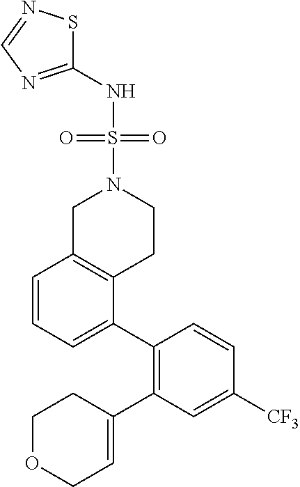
C1=CC=C(C2=C(C3=CCOCC3)C=C([CF3])C=C2)C2=C1CN(S(NC1=NC=NS1)(=O)=O)CC2
